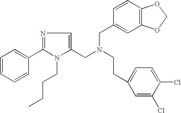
C1=CC=CC(C2=NC=C(CN(CCC3=CC=C(Cl)C(Cl)=C3)CC3=CC4=C(C=C3)OCO4)N2CCCC)=C1
